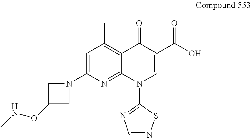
C1=C(N2CC(ONC)C2)N=C2C(=C1C)C(=O)C(C(O)=O)=CN2C1=NC=NS1
